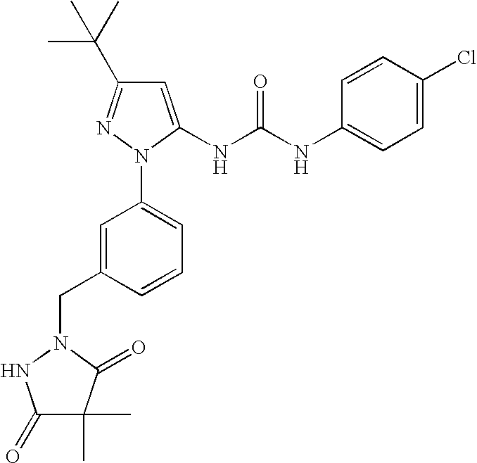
C1(C(C)(C)C)=NN(C2=CC=CC(CN3C(=O)C(C)(C)C(=O)N3)=C2)C(NC(NC2=CC=C(Cl)C=C2)=O)=C1
